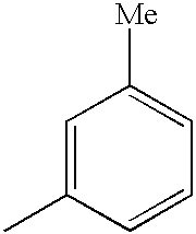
C1=C(C)C=CC=C1[Me]
